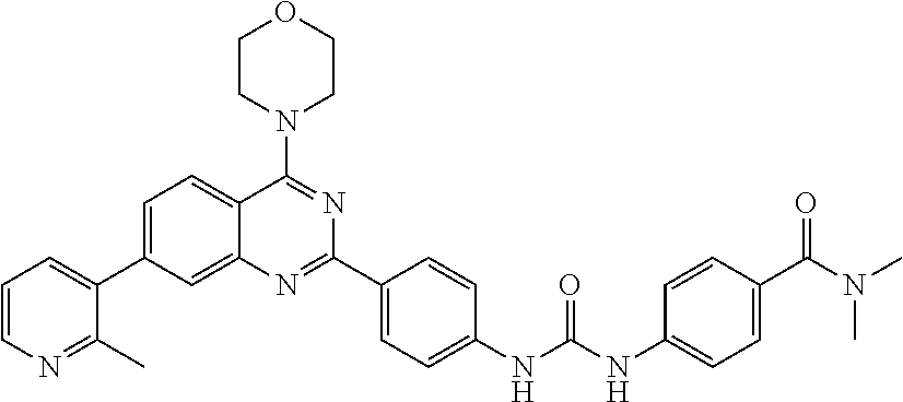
C1=C(C2=CC=CN=C2C)C=C2C(=C1)C(N1CCOCC1)=NC(C1=CC=C(NC(NC3=CC=C(C(N(C)C)=O)C=C3)=O)C=C1)=N2
